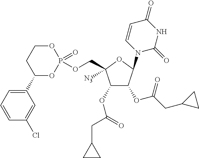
C1(OC(=O)CC2CC2)C(OC(CC2CC2)=O)C(N2C=CC(=O)NC2=O)OC1(COP1(=O)OCCC(C2=CC=CC(Cl)=C2)O1)[N3]
